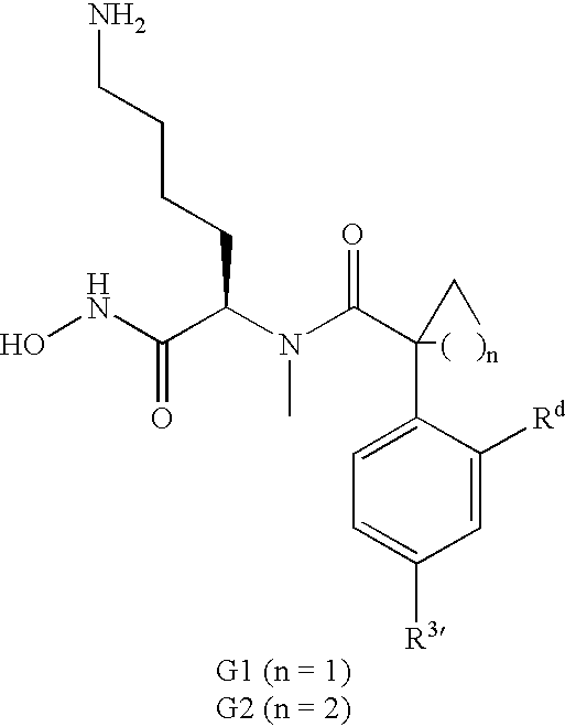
ONC(C(N(C(C1(C2=CC=C([R3])C=C2[Rd])[(   )n]C1)=O)C)CCCCN)=O
